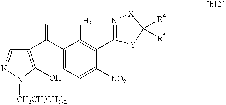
C1=NN([CH2CH(CH3)2])C(O)=C1C(C1=CC=C([NO2])C(C2=N[X]C([R4])([R5])[Y]2)=C1C)=O
